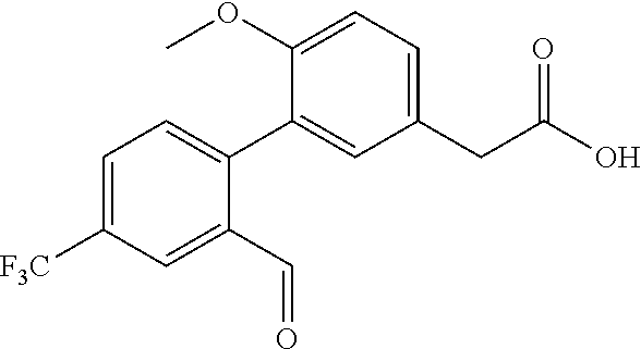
C1=C([F3C])C=C(C=O)C(C2=CC(CC(O)=O)=CC=C2OC)=C1
